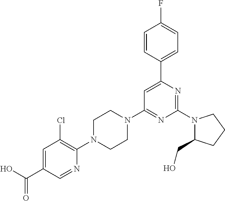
N1(C2=NC(C3=CC=C(F)C=C3)=CC(N3CCN(C4=C(Cl)C=C(C(O)=O)C=N4)CC3)=N2)C(CO)CCC1
